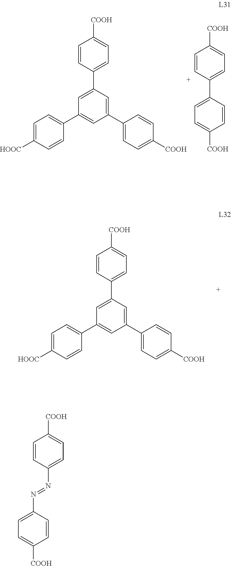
C1=CC(C2=CC(C3=CC=C([HOOC])C=C3)=CC(C3=CC=C([COOH])C=C3)=C2)=CC=C1[COOH].C1=CC(C2=CC=C([COOH])C=C2)=CC=C1[COOH].C1=CC(C2=CC(C3=CC=C([HOOC])C=C3)=CC(C3=CC=C([COOH])C=C3)=C2)=CC=C1[COOH].C1=CC(N=NC2=CC=C([COOH])C=C2)=CC=C1[COOH]
